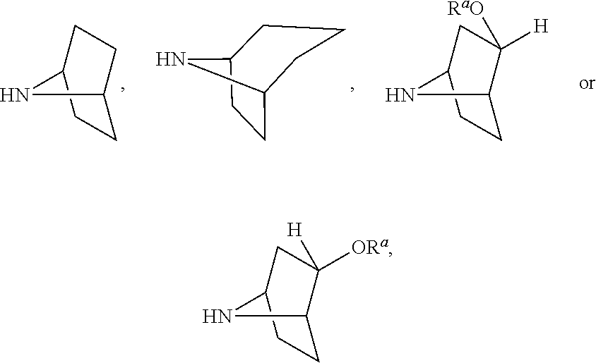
C12CCC(N1)CCC2.C1C2CCC(C1)N2.C1C2C([RaO])([H])CC(C1)N2.C1C2C([H])([ORa])CC(C1)N2
